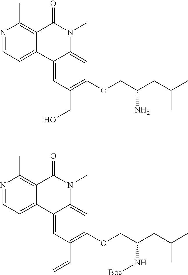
N1=CC=C2C(=C1C)C(=O)N(C)C1=CC(OCC(CC(C)C)N)=C(CO)C=C21.N1=CC=C2C(=C1C)C(=O)N(C)C1=CC(OCC(CC(C)C)N[Boc])=C(C=C)C=C21
